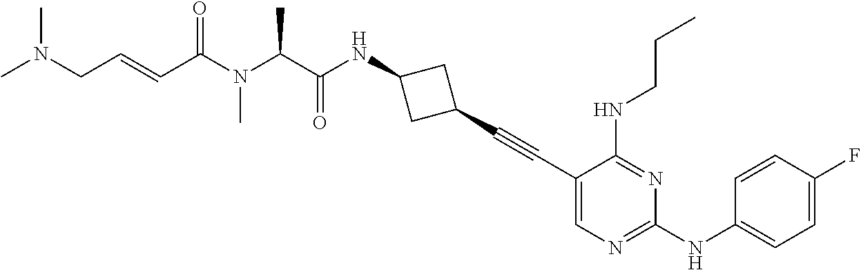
C1(C#CC2CC(NC(C(N(C(C=CCN(C)C)=O)C)C)=O)C2)=CN=C(NC2=CC=C(F)C=C2)N=C1NCCC
